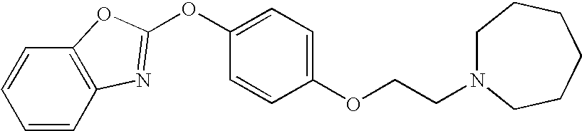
C1=CC2=C(C=C1)OC(OC1=CC=C(OCCN3CCCCCC3)C=C1)=N2
